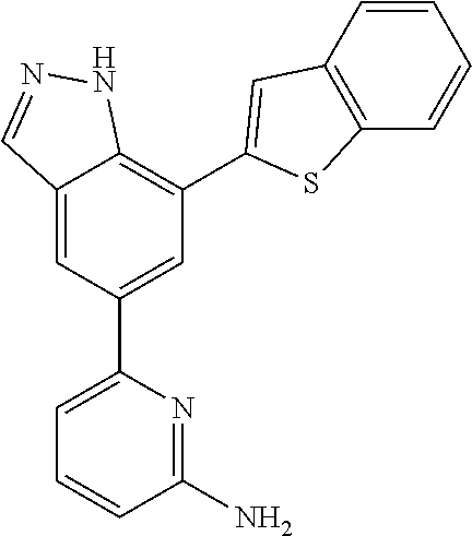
C12=CC(C3=CC=CC(N)=N3)=CC(C3=CC4=C(C=CC=C4)S3)=C1NN=C2
